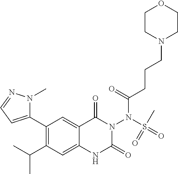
C1(C2=CC=NN2C)=C(C(C)C)C=C2C(=C1)C(=O)N(N(S(=O)(=O)C)C(=O)CCCN1CCOCC1)C(=O)N2
